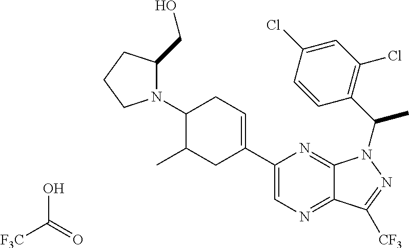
C1=C(C2=CCC(N3C(CO)CCC3)C(C)C2)N=C2C(=N1)C([CF3])=NN2C(C1=C(Cl)C=C(Cl)C=C1)C.OC(=O)[F3C]
